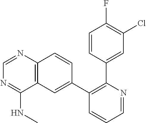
C1=CC(C2=C(C3=CC4=C(C=C3)N=CN=C4NC)C=CC=N2)=CC(Cl)=C1F
